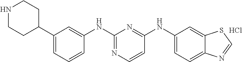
Cl.C1(NC2=NC=CC(NC3=CC=C4C(=C3)SC=N4)=N2)=CC(C2CCNCC2)=CC=C1
